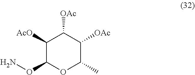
C1([AcO])C(ON)OC(C)C([OAc])C1[OAc]
